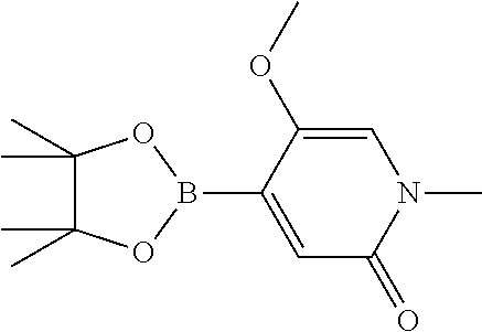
C1(C)(C)C(C)(C)OB(C2=CC(=O)N(C)C=C2OC)O1
